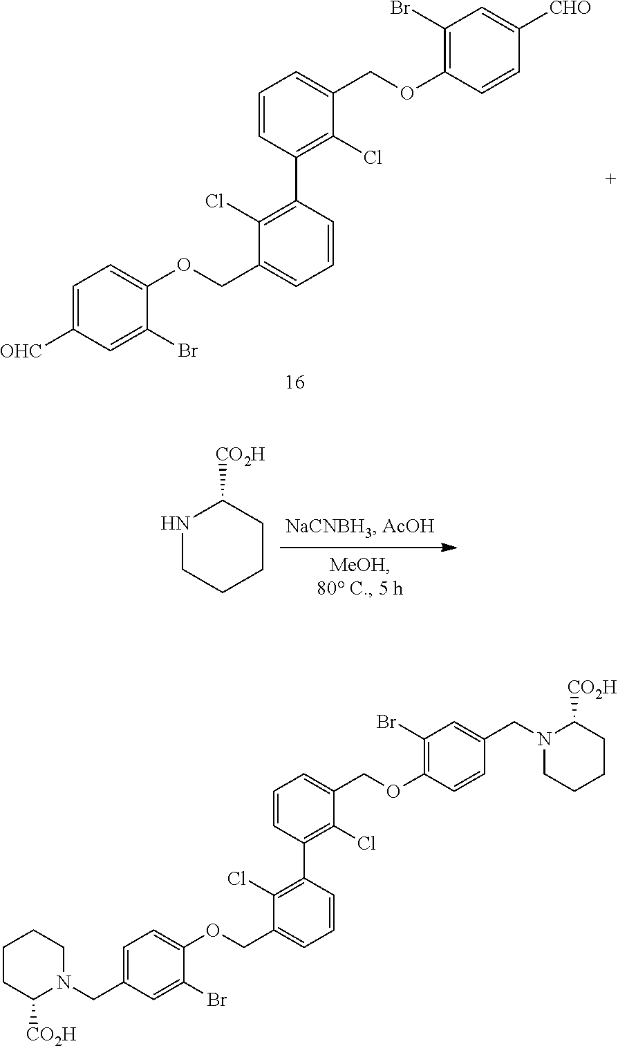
N1CCCCC1[CO2H].C1(Cl)=C(C2=C(Cl)C(COC3=C(Br)C=C([CHO])C=C3)=CC=C2)C=CC=C1COC1=CC=C([OHC])C=C1Br.C1(Cl)=C(C2=C(Cl)C(COC3=C(Br)C=C(CN4CCCCC4[CO2H])C=C3)=CC=C2)C=CC=C1COC1=CC=C(CN2CCCCC2[CO2H])C=C1Br
